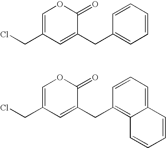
C1=C(CCl)C=C(CC2=CC=CC=C2)C(=O)O1.C1=C(CCl)C=C(CC2=C3C(=CC=C2)C=CC=C3)C(=O)O1
